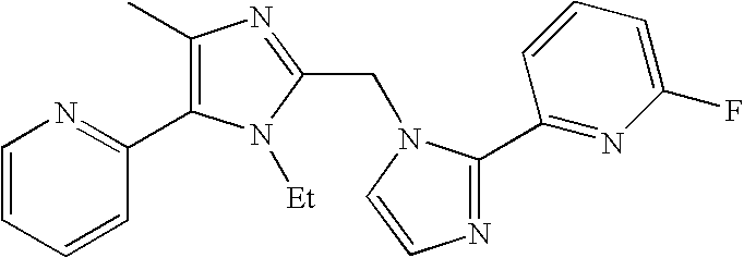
N1=C(C2=NC(F)=CC=C2)N(CC2=NC(C)=C(C3=NC=CC=C3)N2[Et])C=C1
